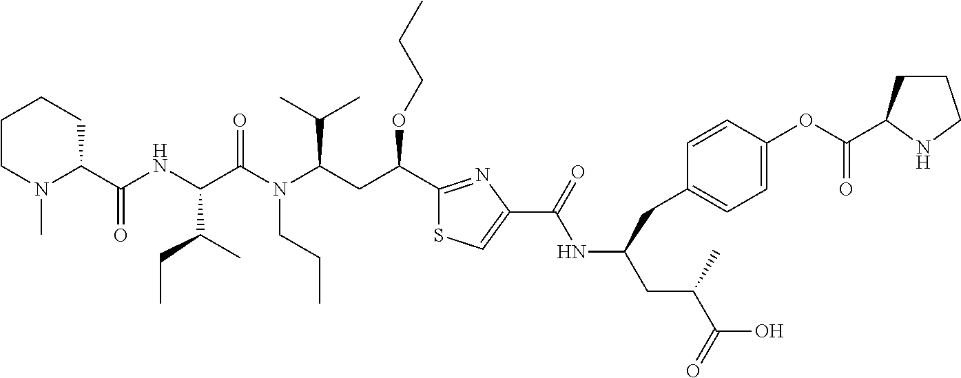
C1CN(C)C(C(NC(C(N(C(CC(C2=NC(C(=O)NC(CC(C(=O)O)C)CC3=CC=C(OC(=O)C4CCCN4)C=C3)=CS2)OCCC)C(C)C)CCC)=O)C(C)CC)=O)CC1
